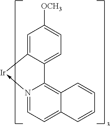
N12->[Ir]C3=CC([OCH3])=CC=C3C1=C1C(=CC=2)C=CC=C1
